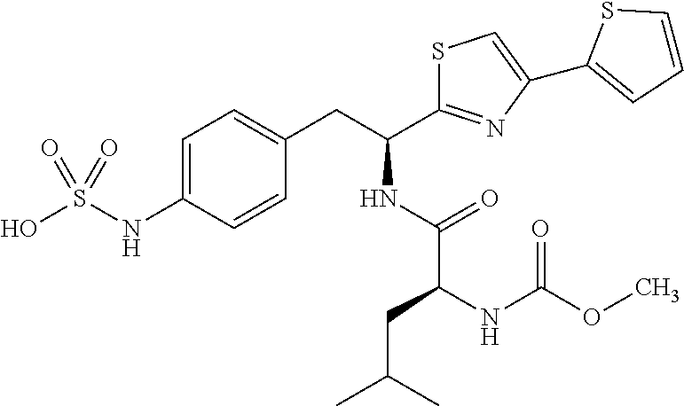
C1=C(NS(O)(=O)=O)C=CC(CC(NC(=O)C(NC(OC)=O)CC(C)C)C2=NC(C3=CC=CS3)=CS2)=C1
